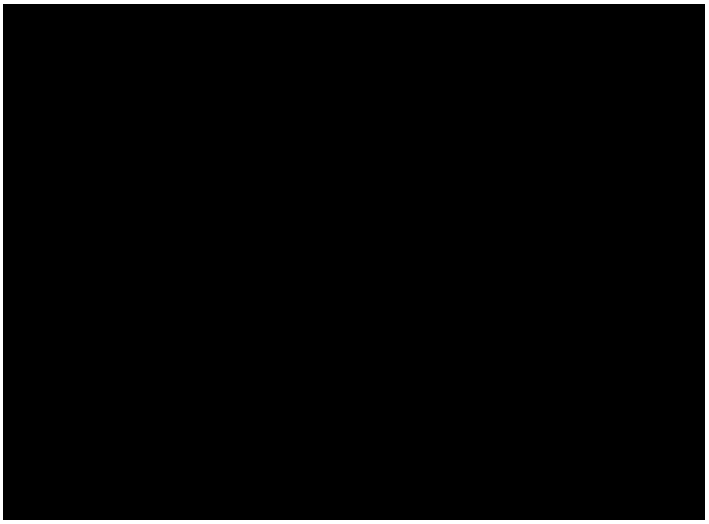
C1(F)=CN=C(OC2=CC=C3C(=C2)OCO3)C(C(NCC2=CC=C(OC(C)C(C)(O)C)C=C2F)=O)=C1
